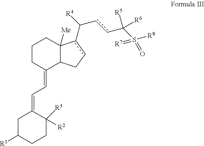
C1CC(=CC=C2CC([R1])CCC2([R3])[R2])C2C([Me])(C1)c(C([R4])ccC(S([R8])(=[R7])=O)([R5])[R6])cC2
